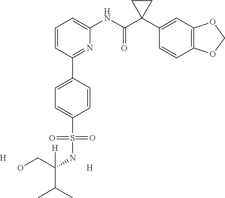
C1=CC(C2=CC=C(S(NC(C(C)C)(CO)[H])(=O)=O)C=C2)=NC(NC(C2(C3=CC4=C(C=C3)OCO4)CC2)=O)=C1.[H].[H]
